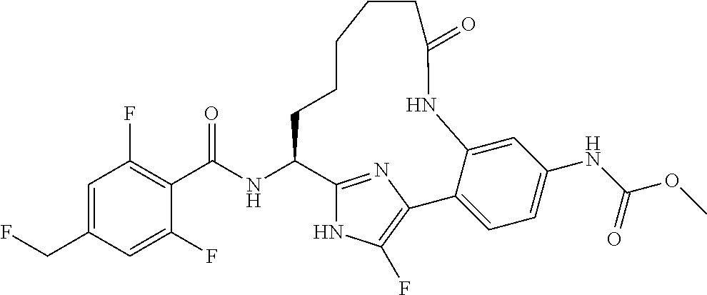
C1(F)=C(C(NC2C3=NC(=C(F)N3)C3=CC=C(NC(OC)=O)C=C3NC(=O)CCCCC2)=O)C(F)=CC(CF)=C1
